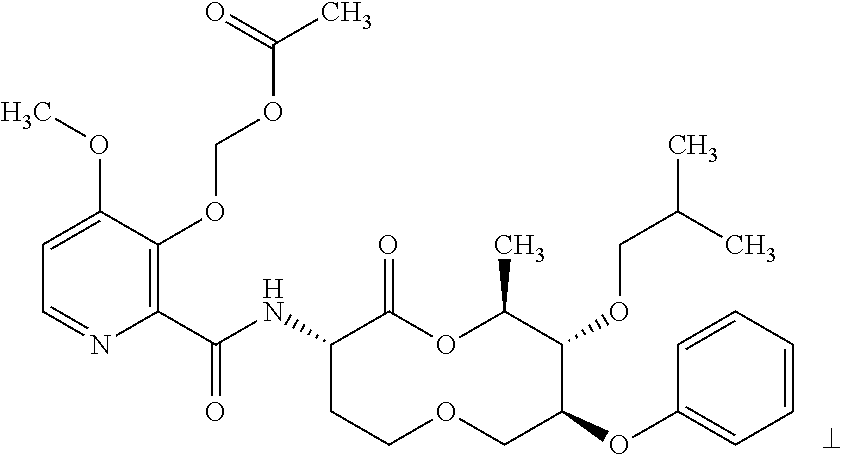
C1(C(NC2CCOCC(OC3=CC=CC=C3)C(OCC(C)C)C(C)OC2=O)=O)=C(OCOC(C)=O)C(OC)=CC=N1
